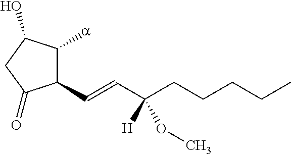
C1(C=CC(CCCCC)([H])OC)C([a])C(O)CC1=O
